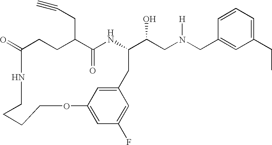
C1(=O)CCC(CC#C)C(=O)NC(C(CN(CC2=CC(CC)=CC=C2)[H])O)CC2=CC(=CC(F)=C2)OCCCCN1
